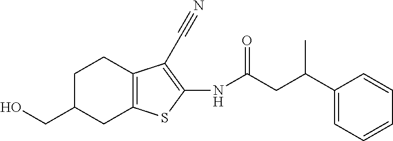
C1C(CO)CC2=C(C1)C(C#N)=C(NC(CC(C1=CC=CC=C1)C)=O)S2
